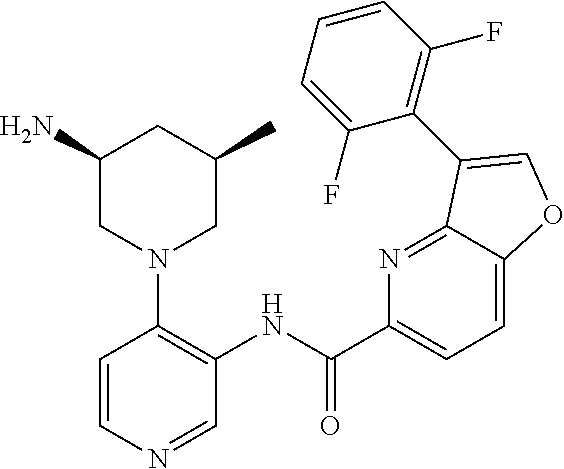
C1(N)CN(C2=C(NC(C3=CC=C4C(=N3)C(C3=C(F)C=CC=C3F)=CO4)=O)C=NC=C2)CC(C)C1
